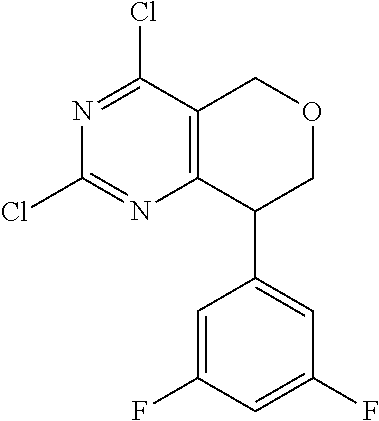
C12=C(C(C3=CC(F)=CC(F)=C3)COC1)N=C(Cl)N=C2Cl
